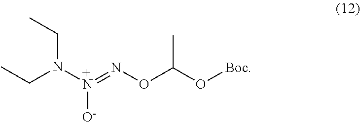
CCN(CC)[+N]([O-])=NOC(O[Boc])C
